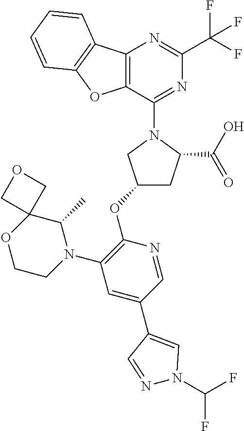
C12=C(C(N3CC(OC4=C(N5CCOC6(C5C)COC6)C=C(C5=CN(C(F)F)N=C5)C=N4)CC3C(O)=O)=NC(C(F)(F)F)=N1)OC1=C2C=CC=C1
